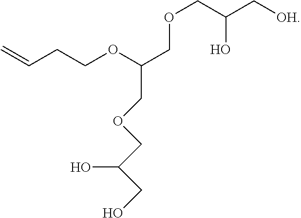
O(CC(C[OH])O)CC(OCCC=C)COCC(O)CO
